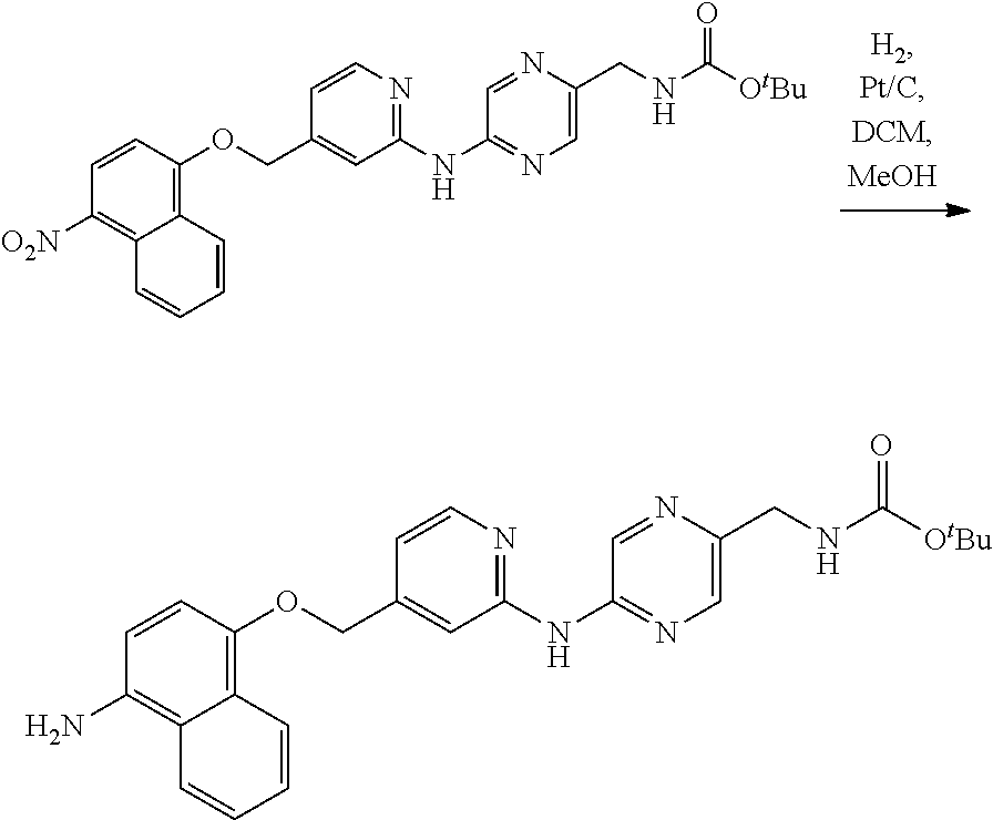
C1=CC(OCC2=CC(NC3=NC=C(CNC([OtBu])=O)N=C3)=NC=C2)=C2C(=C1[O2N])C=CC=C2.C1=CC(OCC2=CC(NC3=NC=C(CNC([OtBu])=O)N=C3)=NC=C2)=C2C(=C1N)C=CC=C2
